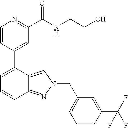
C1=CC(C2=CC=CC3=NN(CC4=CC=CC(C(F)(F)F)=C4)C=C23)=CC(C(NCCO)=O)=N1
